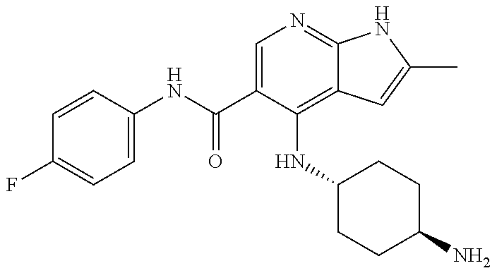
C1=CC(NC(C2=CN=C3C(=C2NC2CCC(N)CC2)C=C(C)N3)=O)=CC=C1F
